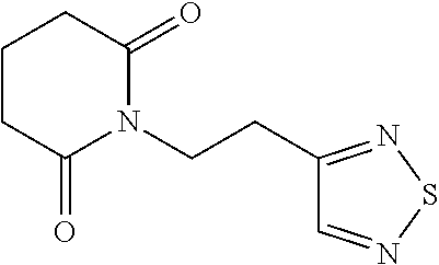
C1(CCN2C(=O)CCCC2=O)=NSN=C1
